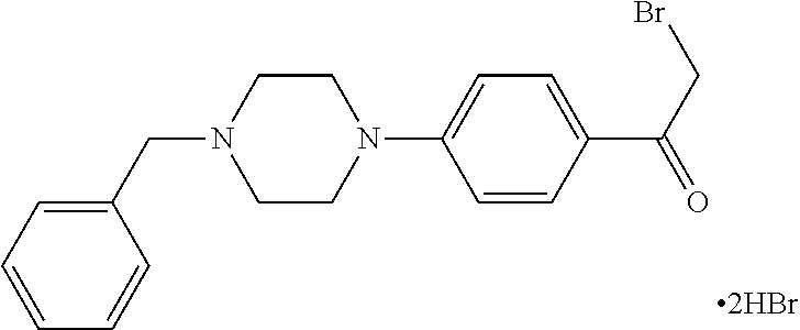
C1(CN2CCN(C3=CC=C(C(CBr)=O)C=C3)CC2)=CC=CC=C1
